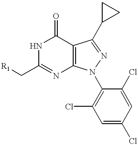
N1C(C[R1])=NC2=C(C1=O)C(C1CC1)=NN2C1=C(Cl)C=C(Cl)C=C1Cl
